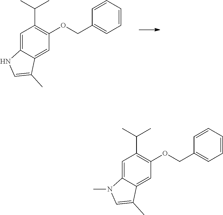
C1=CC=CC=C1COC1=C(C(C)C)C=C2C(=C1)C(C)=CN2.C1=CC=CC=C1COC1=C(C(C)C)C=C2C(=C1)C(C)=CN2C
